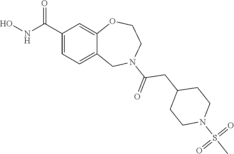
C1(C(NO)=O)=CC=C2C(=C1)OCCN(C(=O)CC1CCN(S(C)(=O)=O)CC1)C2
